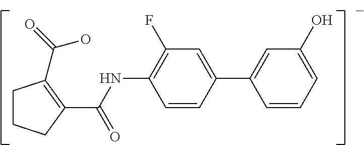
C1=CC(C2=CC(O)=CC=C2)=CC(F)=C1NC(=O)C1=C(C(O)=O)CCC1
